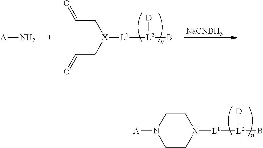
[L1]([L2]([D])B)[X]1CCN([A])CC1.[A]N.[X]([L1][L2]([D])B)(CC=O)CC=O.[NaCNBH3]
